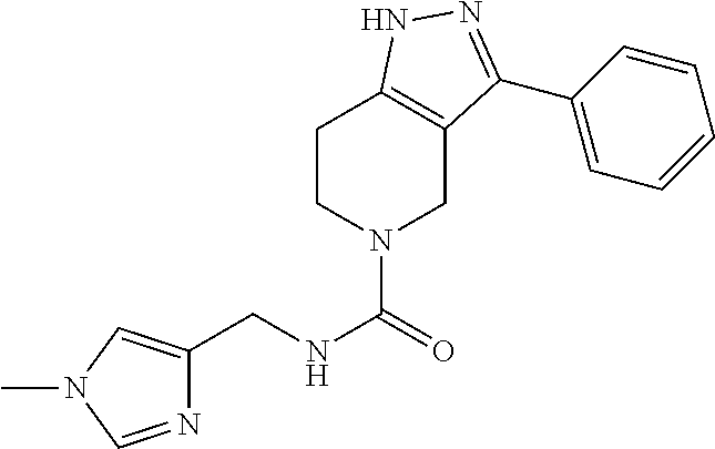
C1CN(C(=O)NCC2=CN(C)C=N2)CC2=C1NN=C2C1=CC=CC=C1
